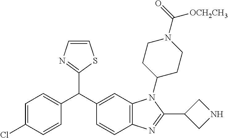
C1=C(Cl)C=CC(C(C2=CC3=C(C=C2)N=C(C2CNC2)N3C2CCN(C(=O)[OCH2CH3])CC2)C2=NC=CS2)=C1
